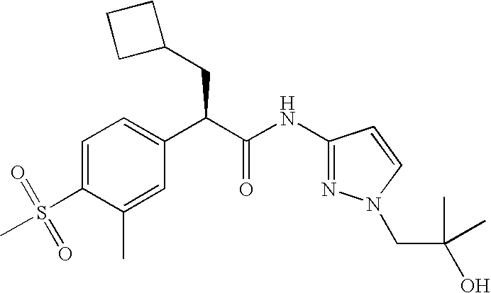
C1=C(S(=O)(C)=O)C(C)=CC(C(C(NC2=NN(CC(O)(C)C)C=C2)=O)CC2CCC2)=C1
